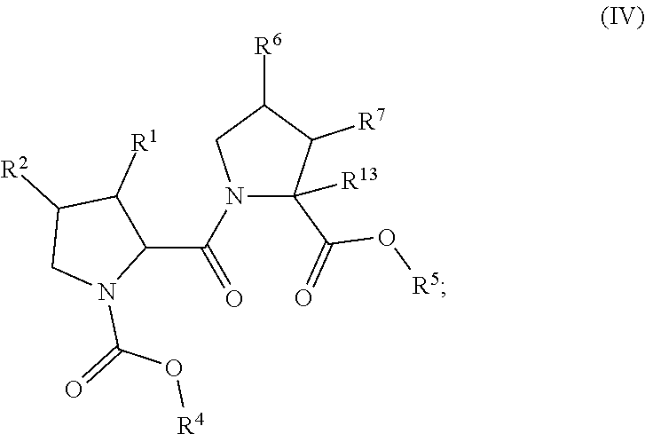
C1(C(N2C(C(=O)O[R5])([R13])C([R7])C([R6])C2)=O)C([R1])C([R2])CN1C(O[R4])=O
